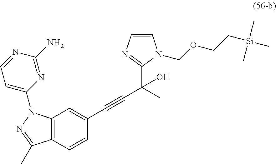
N1(COCC[Si](C)(C)C)C=CN=C1C(C#CC1=CC2=C(C=C1)C(C)=NN2C1=CC=NC(N)=N1)(C)O
